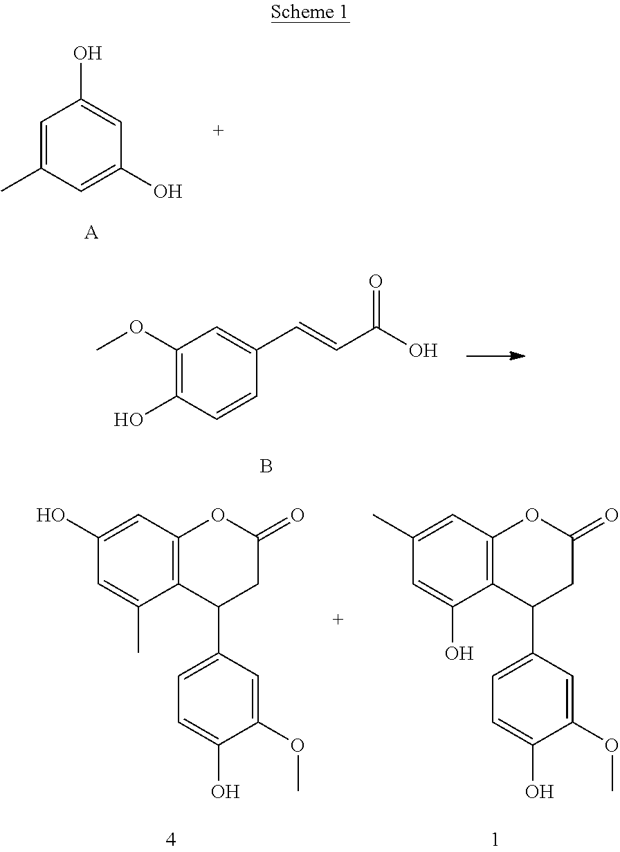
C1=C(C)C=C(O)C=C1O.[A].C1(OC)=C(O)C=CC(C=CC(O)=O)=C1.B.C12=C(C=C(O)C=C1C)OC(=O)CC2C1=CC=C(O)C(OC)=C1.C12=C(C=C(C)C=C1O)OC(=O)CC2C1=CC=C(O)C(OC)=C1
